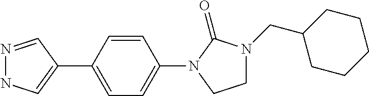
N1=CC(C2=CC=C(N3C(=O)N(CC4CCCCC4)CC3)C=C2)=CN1
